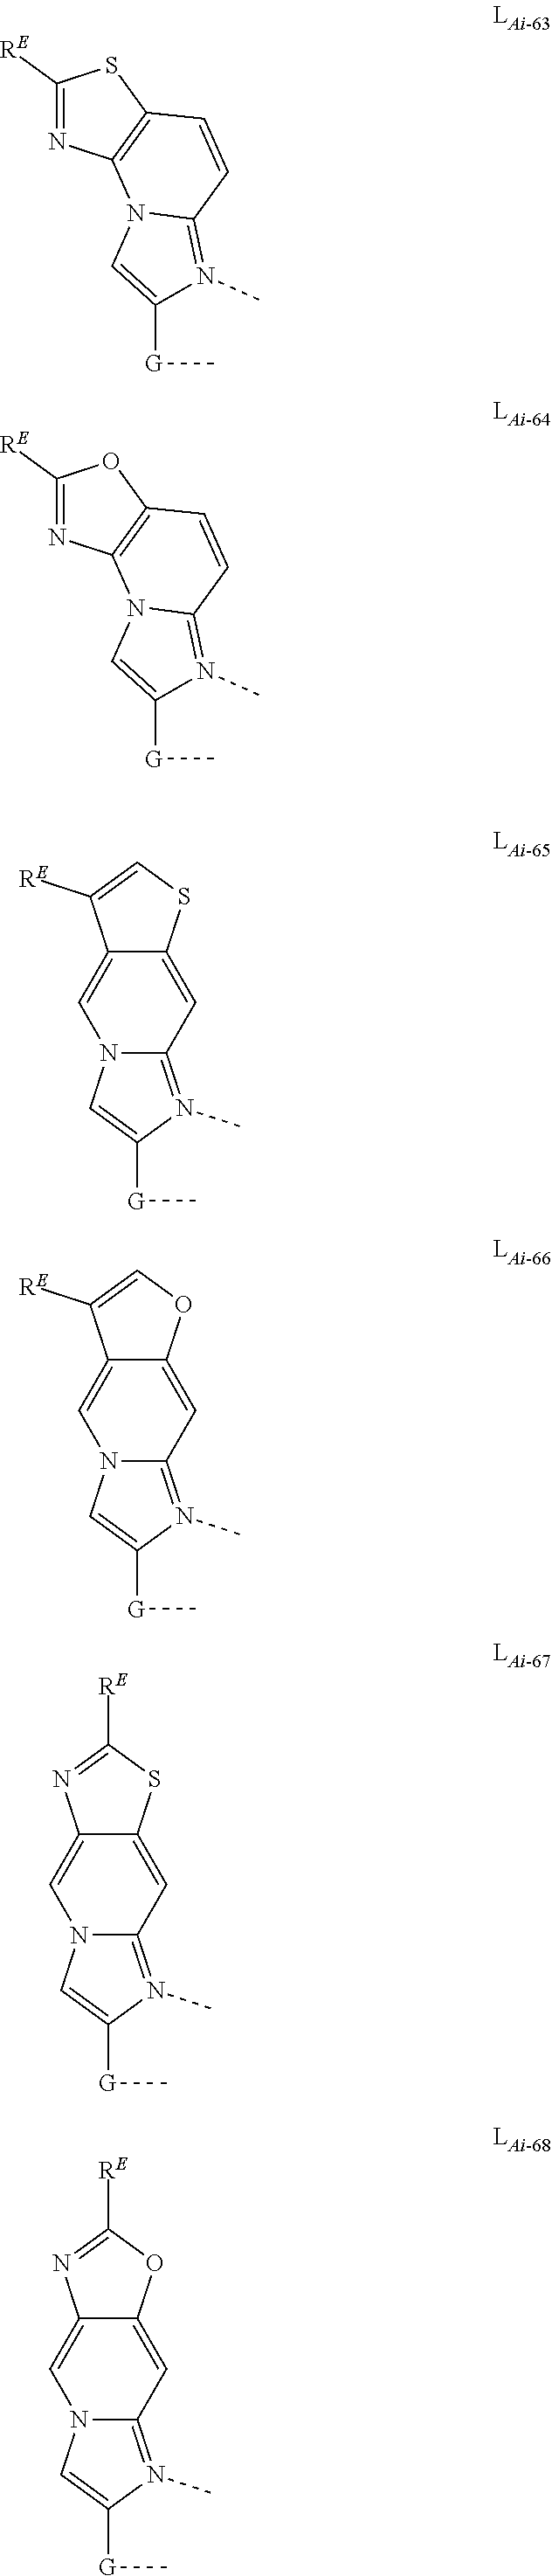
C1([RE])=NC2=C(S1)C=CC1=N(C)C([G]C)=CN21.C1([RE])=NC2=C(O1)C=CC1=N(C)C([G]C)=CN21.C12=CN3C(=N(C)C([G]C)=C3)C=C1SC=C2[RE].C12=CN3C(=N(C)C([G]C)=C3)C=C1OC=C2[RE].C12=CN3C(=N(C)C([G]C)=C3)C=C1SC([RE])=N2.C12=CN3C(=N(C)C([G]C)=C3)C=C1OC([RE])=N2
